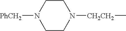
C1CN([CH2CH2]C)CCN1[PhCH2]
